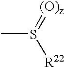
CS(=[(O)z])[R22]
